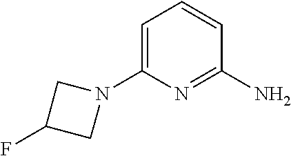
C1=C(N2CC(F)C2)N=C(N)C=C1
